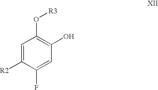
C1=C([R2])C(F)=CC(O)=C1O[R3]
